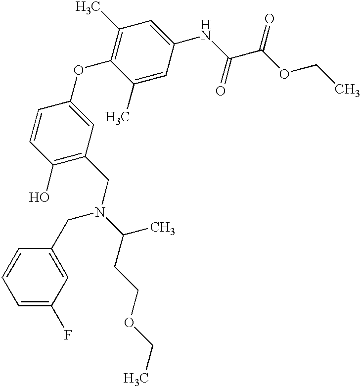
C1(O)=C(CN(C(CCOCC)C)CC2=CC(F)=CC=C2)C=C(OC2=C(C)C=C(NC(C(OCC)=O)=O)C=C2C)C=C1
